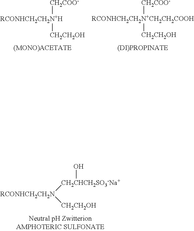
[RCONHCH2CH2N+CH2CH2COOH]([CH2COO-])[CH2CH2OH].[RCONHCH2CH2N+H]([CH2COO-])[CH2CH2OH].[RCONHCH2CH2N]([CH2CHCH2SO3-Na+]O)[CH2CH2OH]
